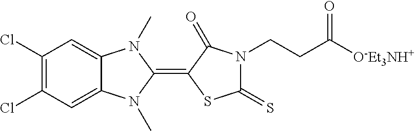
C1(Cl)=C(Cl)C=C2C(=C1)N(C)C(=C1SC(=S)N(CCC([O-Et3NH+])=O)C1=O)N2C
